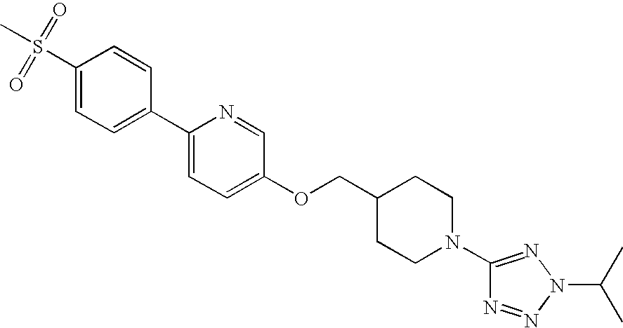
C1(S(C)(=O)=O)=CC=C(C2=CC=C(OCC3CCN(C4=NN(C(C)C)N=N4)CC3)C=N2)C=C1
